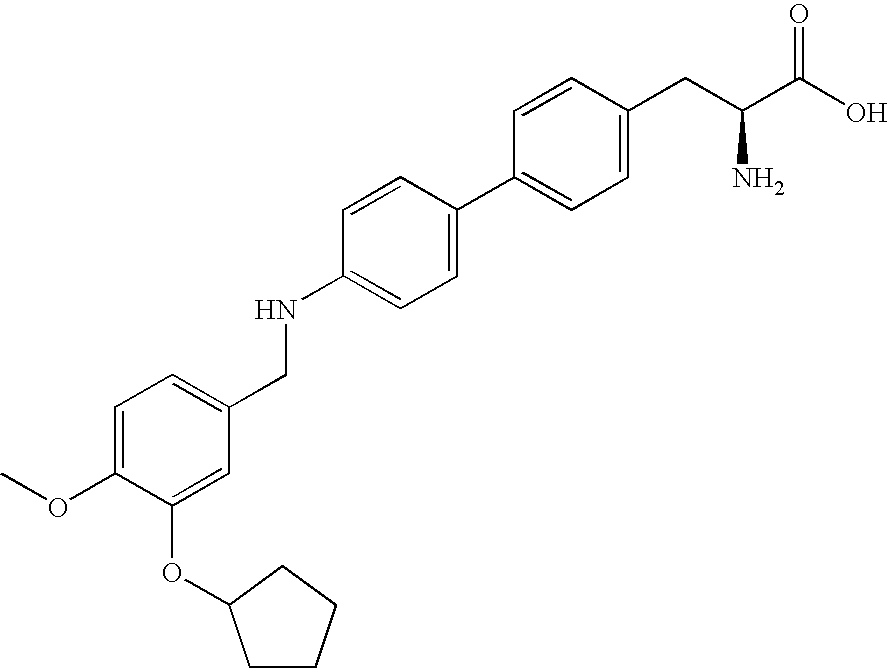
C1(NCC2=CC=C(OC)C(OC3CCCC3)=C2)=CC=C(C2=CC=C(CC(C(O)=O)N)C=C2)C=C1
